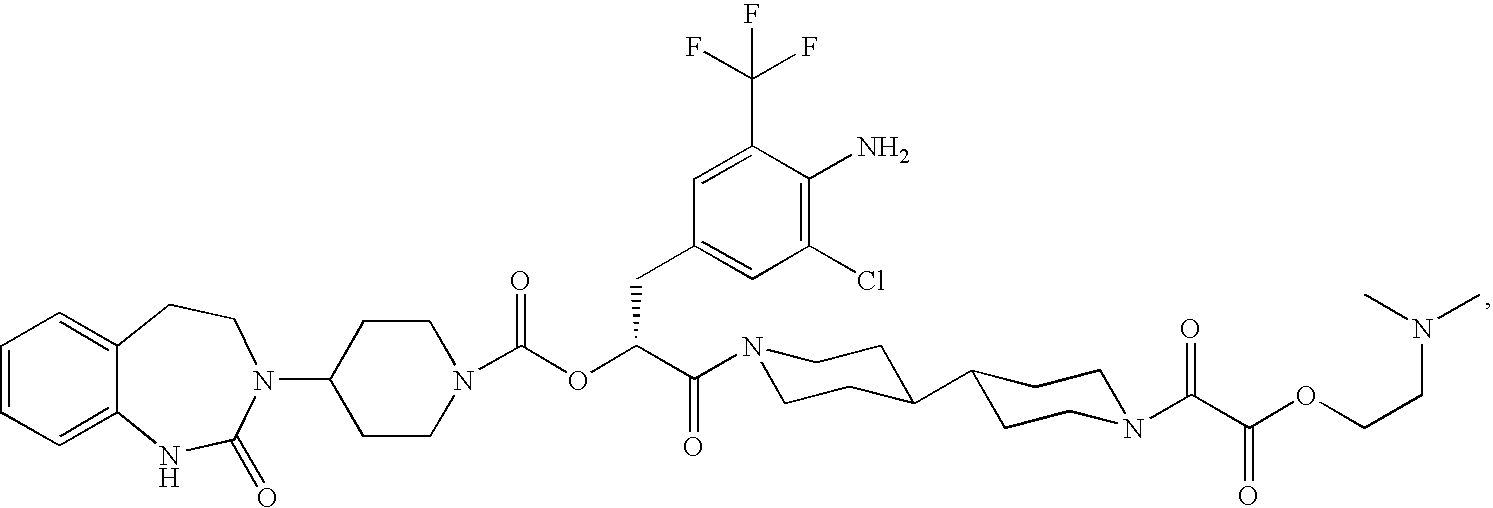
C1=CC=C2C(=C1)CCN(C1CCN(C(OC(C(=O)N3CCC(C4CCN(C(C(OCCN(C)C)=O)=O)CC4)CC3)CC3=CC(Cl)=C(N)C(C(F)(F)F)=C3)=O)CC1)C(=O)N2
